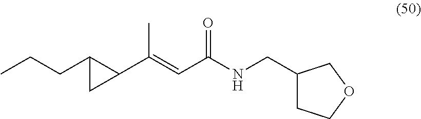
C1(CNC(C=C(C2C(CCC)C2)C)=O)CCOC1
